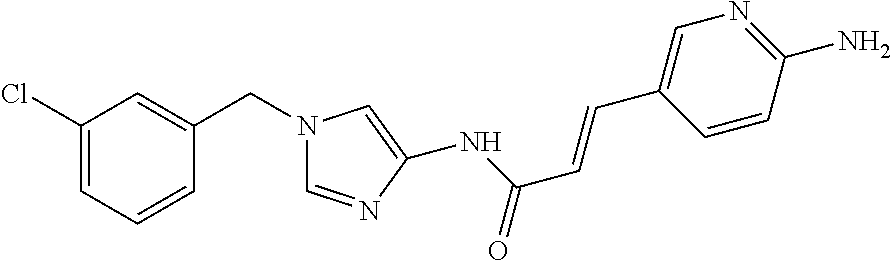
C1(Cl)=CC=CC(CN2C=NC(NC(C=CC3=CN=C(N)C=C3)=O)=C2)=C1
